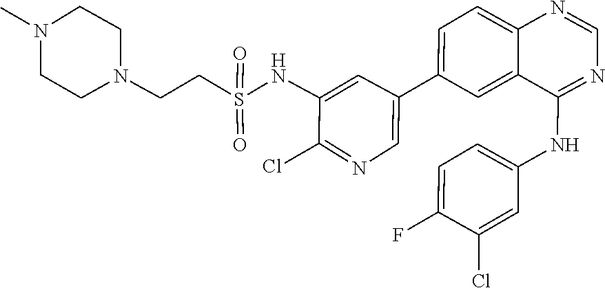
N1(C)CCN(CCS(NC2=CC(C3=CC=C4N=CN=C(NC5=CC=C(F)C(Cl)=C5)C4=C3)=CN=C2Cl)(=O)=O)CC1
